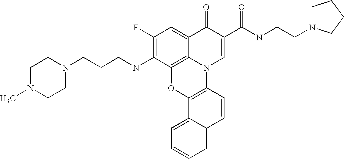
C12=C3C(=CC(F)=C1NCCCN1CCN(C)CC1)C(=O)C(C(=O)NCCN1CCCC1)=CN3C1=C(O2)C2=CC=CC=C2C=C1
